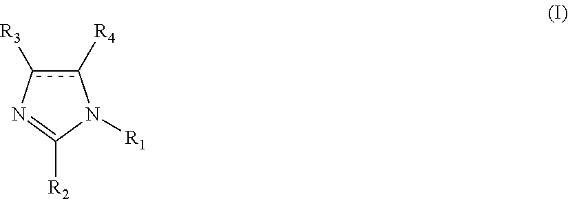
c1([R4])c([R3])N=C([R2])N1[R1]
